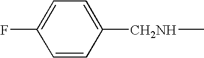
C1=CC([CH2NH]C)=CC=C1F
